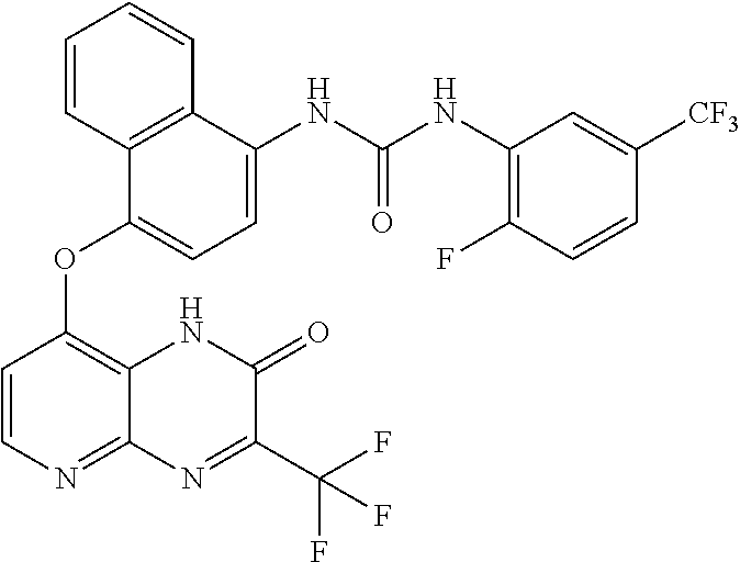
N(C(NC1=CC=C(OC2=C3C(=NC=C2)N=C(C(F)(F)F)C(=O)N3)C2=C1C=CC=C2)=O)C1=C(F)C=CC([CF3])=C1
